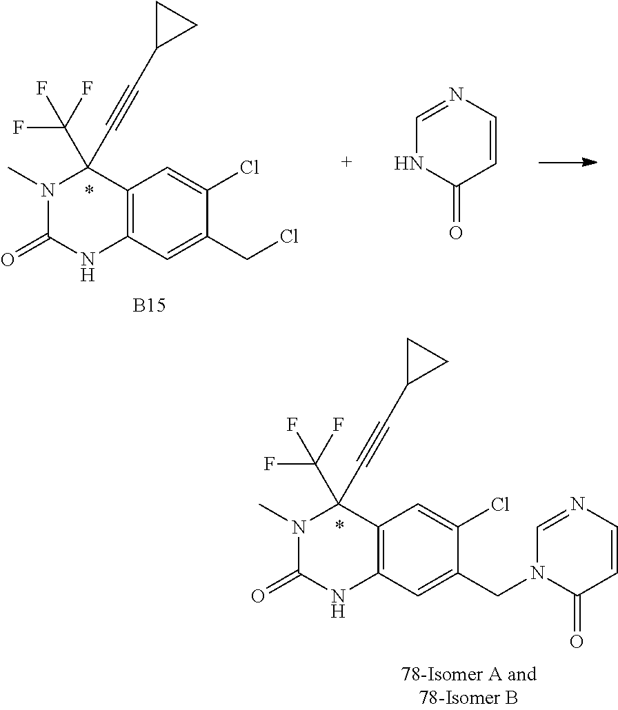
C1=NC=CC(=O)N1CC1=CC2=C(C(C#CC3CC3)(C(F)(F)F)N(C)C(=O)N2)C=C1Cl.O=C1N(C)C(C#CC2CC2)(C(F)(F)F)C2=C(N1)C=C(CCl)C(Cl)=C2.[B15].C1=NC=CC(=O)N1
